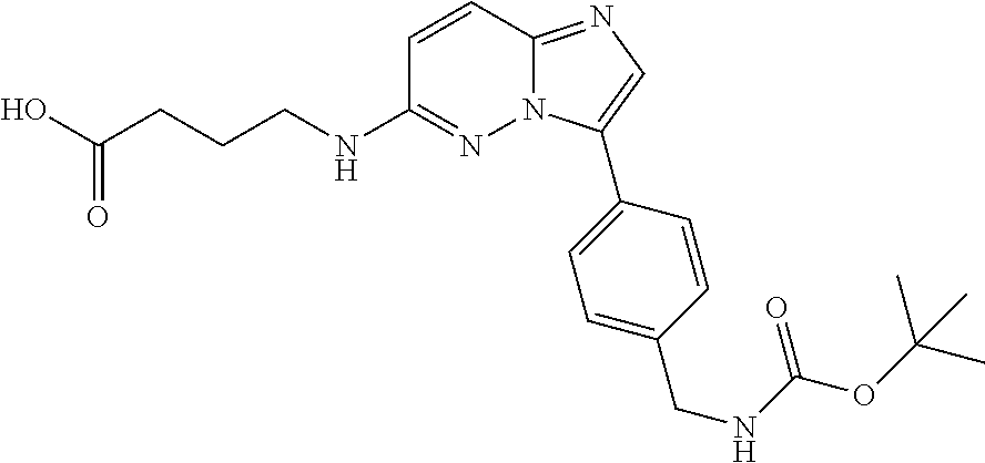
C1=CC2=NC=C(C3=CC=C(CNC(OC(C)(C)C)=O)C=C3)N2N=C1NCCCC(O)=O
